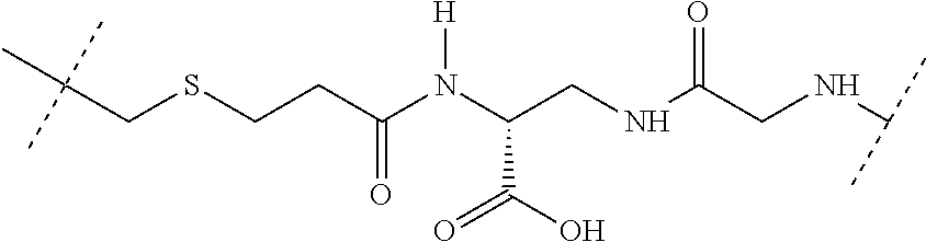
C(CSCCC(N(C(CNC(CNC(C)C)=O)C(=O)O)[H])=O)(C)(C)C
